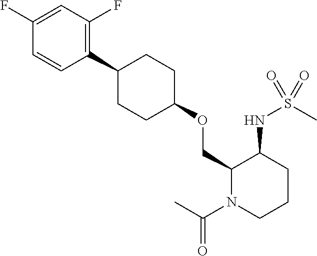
C1(COC2CCC(C3=C(F)C=C(F)C=C3)CC2)N(C(C)=O)CCCC1NS(C)(=O)=O
